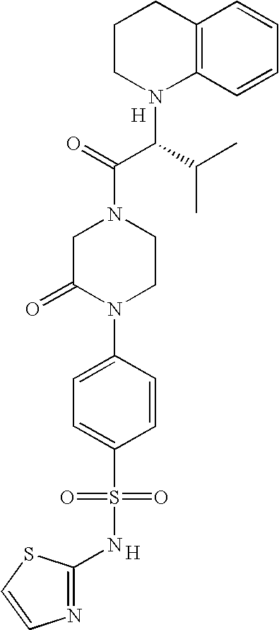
C12=C(C=CC=C1)N(C(C(C)C)C(=O)N1CC(=O)N(C3=CC=C(S(=O)(=O)NC4=NC=CS4)C=C3)CC1)CCC2.[H].[H]
